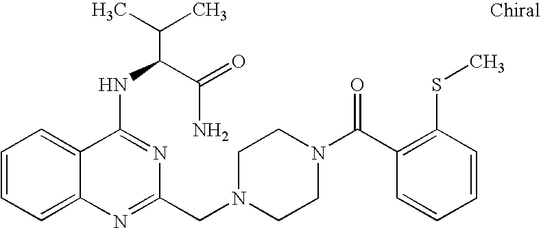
C1=CC=C2C(=C1)C(NC(C(N)=O)C(C)C)=NC(CN1CCN(C(C3=C(SC)C=CC=C3)=O)CC1)=N2
